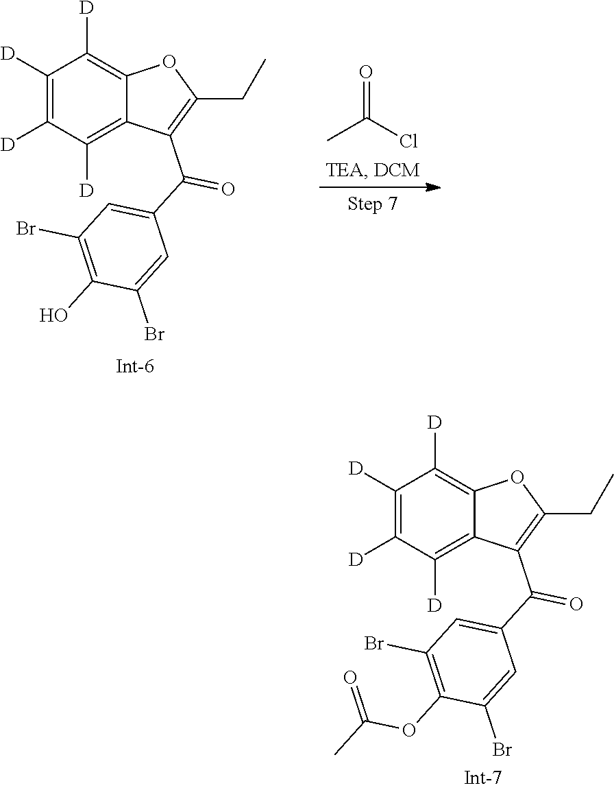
O=C(Cl)C.C1([D])=C([D])C([D])=C2C(=C1[D])OC(CC)=C2C(C1=CC(Br)=C(O)C(Br)=C1)=O.C1([D])=C([D])C([D])=C2C(=C1[D])OC(CC)=C2C(C1=CC(Br)=C(OC(C)=O)C(Br)=C1)=O
